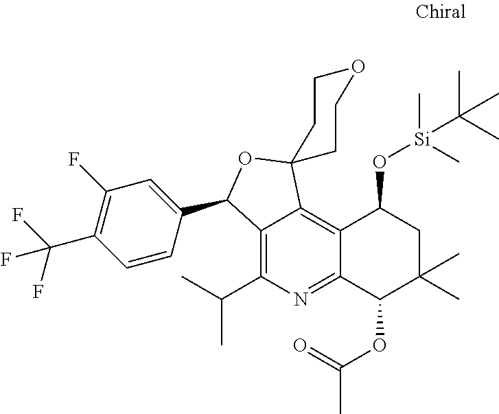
C1(C2C3=C(C(C)C)N=C4C(=C3C3(O2)CCOCC3)C(O[Si](C)(C(C)(C)C)C)CC(C)(C)C4OC(=O)C)=CC(F)=C(C(F)(F)F)C=C1
